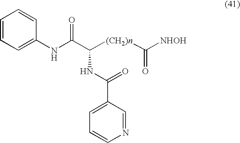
[(CH2)n](C(C(NC1=CC=CC=C1)=O)NC(=O)C1=CC=CN=C1)C([NHOH])=O
